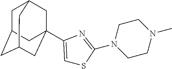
C1C2CC3CC(C4=CSC(N5CCN(C)CC5)=N4)(CC1C3)C2
